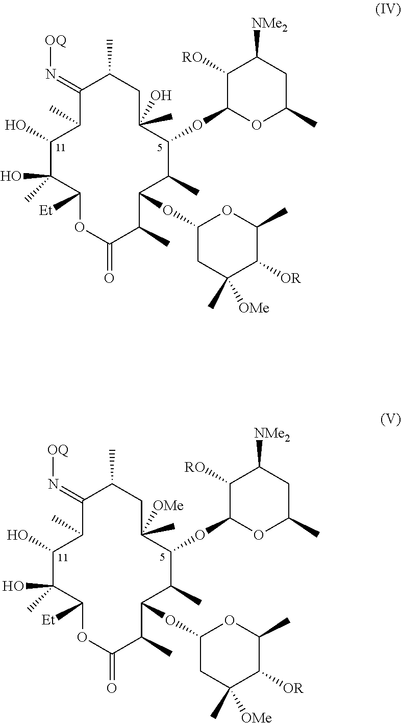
C1(=N[OQ])C(C)C(O)C(C)(O)C([Et])OC(=O)C(C)C(OC2CC(C)([OMe])C([OR])C(C)O2)C(C)C(OC2OC(C)CC([NMe2])C2[RO])C(O)(C)CC1C.C1(=N[OQ])C(C)C(O)C(C)(O)C([Et])OC(=O)C(C)C(OC2CC(C)([OMe])C([OR])C(C)O2)C(C)C(OC2OC(C)CC([NMe2])C2[RO])C([OMe])(C)CC1C
